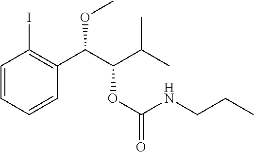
C1=CC=CC(C(C(C(C)C)OC(=O)NCCC)OC)=C1I
